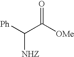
[Ph]C(C([OMe])=O)[NHZ]
